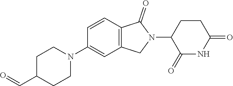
C(C1CCN(C2=CC3=C(C=C2)C(=O)N(C2C(=O)NC(=O)CC2)C3)CC1)=O
